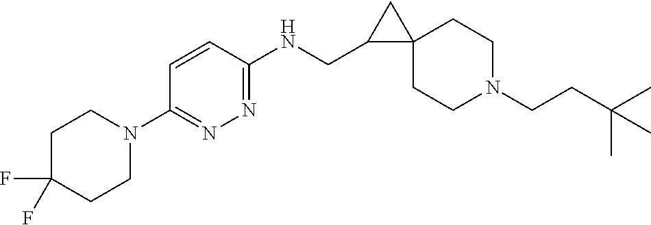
C1N(CCC(C)(C)C)CCC2(C1)C(CNC1=NN=C(N3CCC(F)(F)CC3)C=C1)C2
